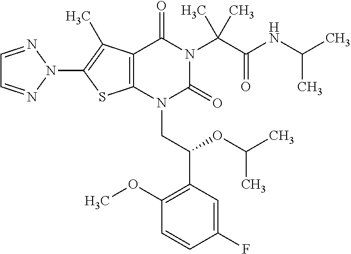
C12=C(C(C)=C(N3N=CC=N3)S1)C(=O)N(C(C(=O)NC(C)C)(C)C)C(=O)N2CC(C1=C(OC)C=CC(F)=C1)OC(C)C
